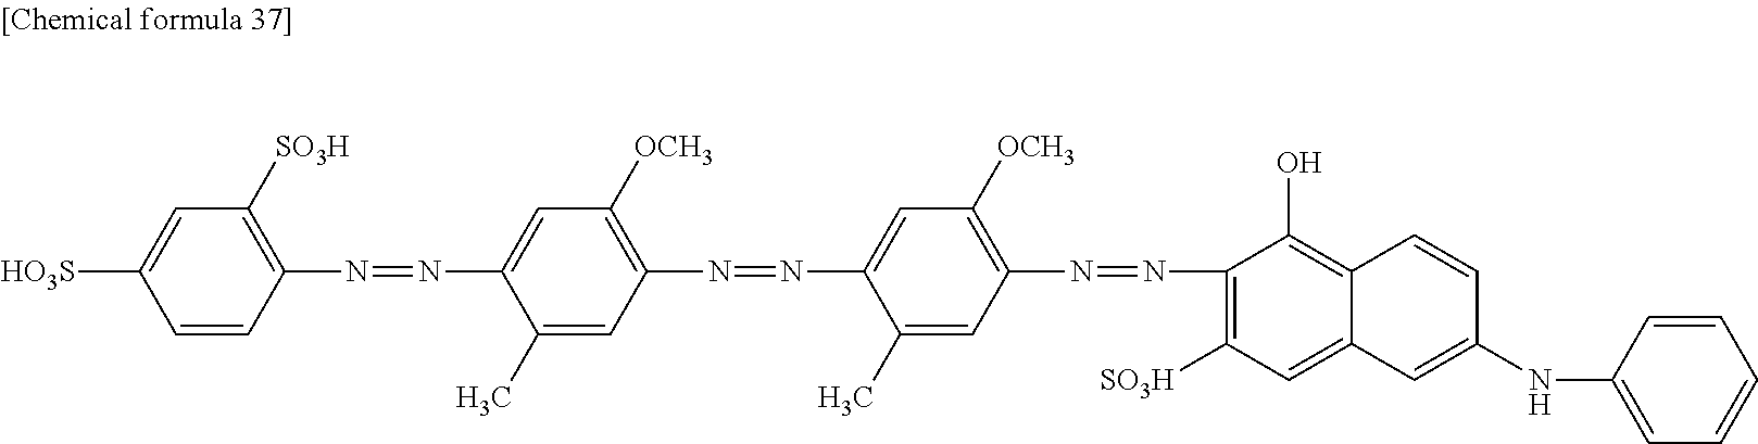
C1(N=NC2=CC([OCH3])=C(N=NC3=C([SO3H])C=C4C(=C3O)C=CC(NC3=CC=CC=C3)=C4)C=C2C)=C([OCH3])C=C(N=NC2=C([SO3H])C=C([HO3S])C=C2)C(C)=C1
